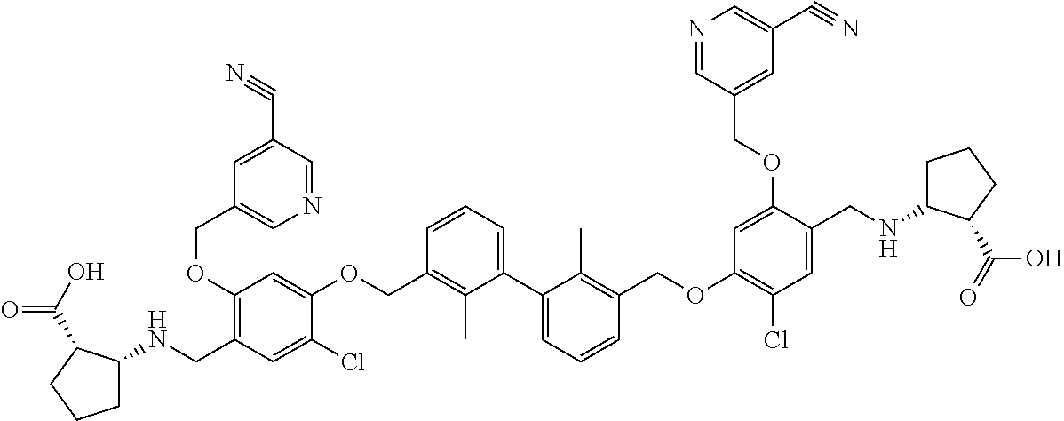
C1(OCC2=CN=CC(C#N)=C2)=C(CNC2CCCC2C(O)=O)C=C(Cl)C(OCC2=C(C)C(C3=CC=CC(COC4=C(Cl)C=C(CNC5CCCC5C(O)=O)C(OCC5=CC(C#N)=CN=C5)=C4)=C3C)=CC=C2)=C1
